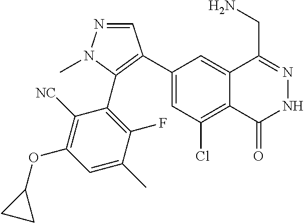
C1(C2=C(C3=C(F)C(C)=CC(OC4CC4)=C3[NC])N(C)N=C2)=CC(Cl)=C2C(=C1)C(CN)=NNC2=O
